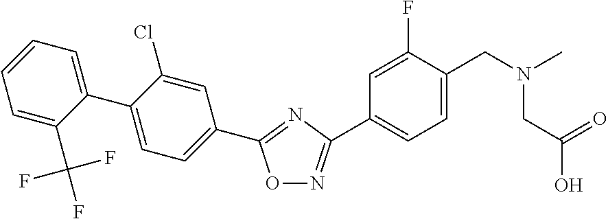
O1N=C(C2=CC=C(CN(C)CC(=O)O)C(F)=C2)N=C1C1=CC=C(C2=CC=CC=C2C(F)(F)F)C(Cl)=C1
